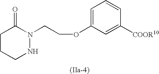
C1CCNN(CCOC2=CC=CC([COOR10])=C2)C1=O
